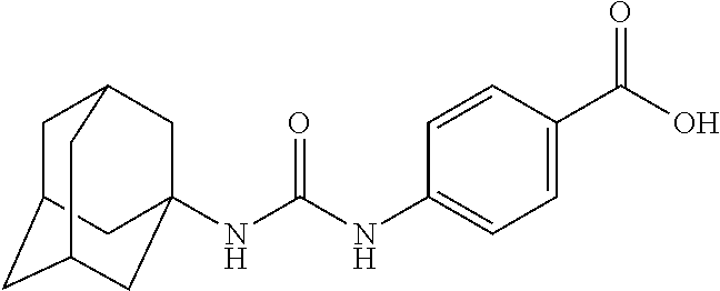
C1C2CC3CC(NC(NC4=CC=C(C(O)=O)C=C4)=O)(CC1C3)C2
